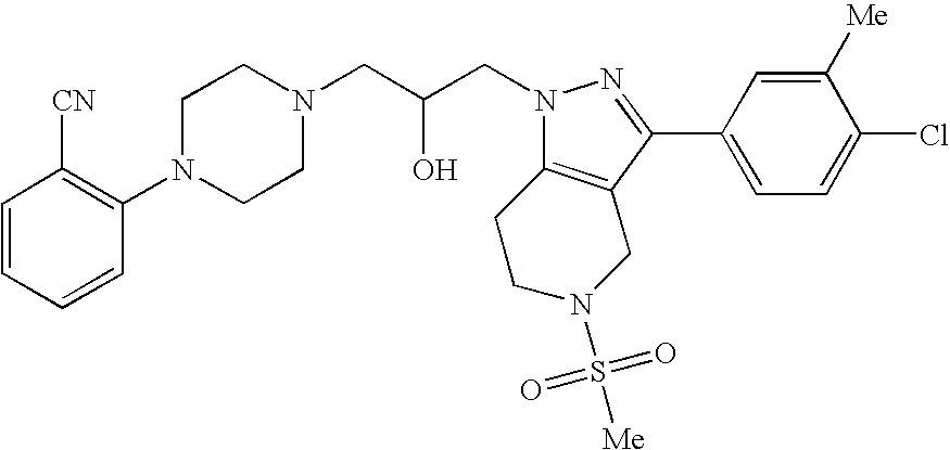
C1=CC=CC(N2CCN(CC(CN3N=C(C4=CC=C(Cl)C([Me])=C4)C4=C3CCN(S(=O)(=O)[Me])C4)O)CC2)=C1[CN]
